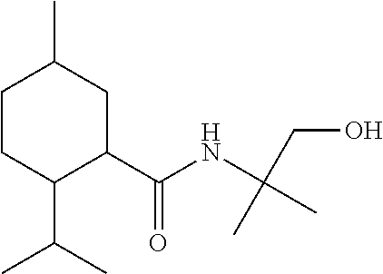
C1CC(C(C)C)C(C(NC(C)(CO)C)=O)CC1C
